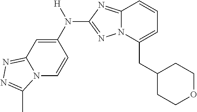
N12C=CC(N([H])C3=NN4C(=N3)C=CC=C4CC3CCOCC3)=CC1=NN=C2C
